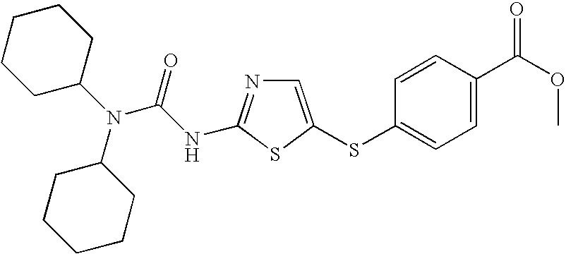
N(C1CCCCC1)(C1CCCCC1)C(NC1=NC=C(SC2=CC=C(C(OC)=O)C=C2)S1)=O
